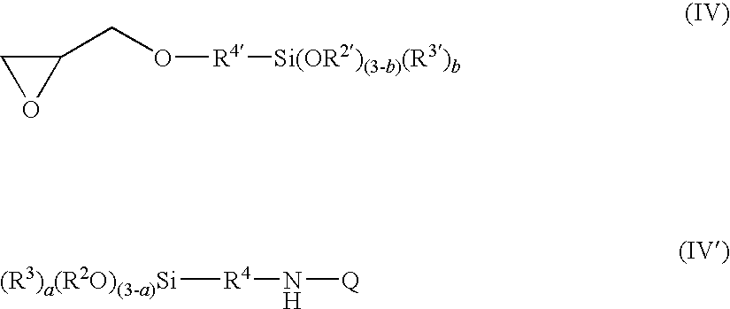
C1(CO[R4][Si(OR2)(3-b)(R3)b])CO1.[(R3)a(R2O)(3-a)Si][R4]N[Q]
